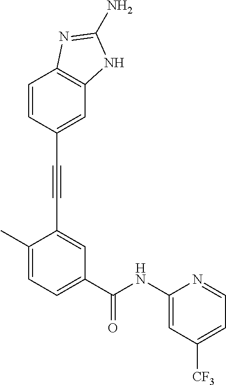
C1=C(C#CC2=CC(C(NC3=CC([CF3])=CC=N3)=O)=CC=C2C)C=CC2=C1NC(N)=N2
